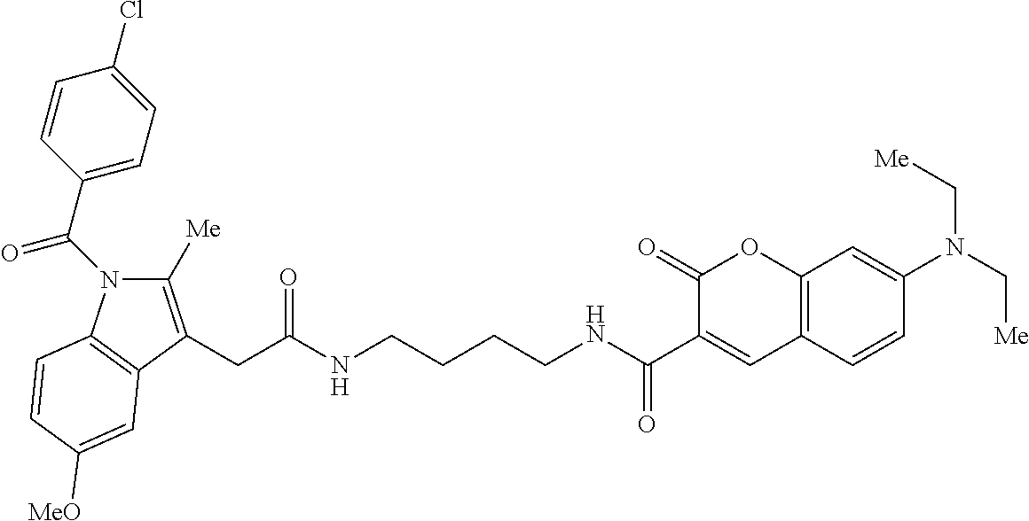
N1(C(C2=CC=C(Cl)C=C2)=O)C([Me])=C(CC(NCCCCNC(C2=CC3=C(OC2=O)C=C(N(C[Me])C[Me])C=C3)=O)=O)C2=C1C=CC([MeO])=C2
